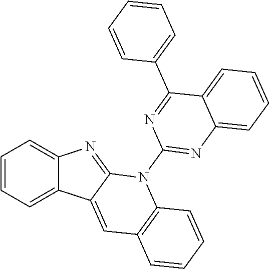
C1=CC=C2C(=C1)N=C1C2=CC2=C(N1C1=NC3=CC=CC=C3C(C3=CC=CC=C3)=N1)C=CC=C2
